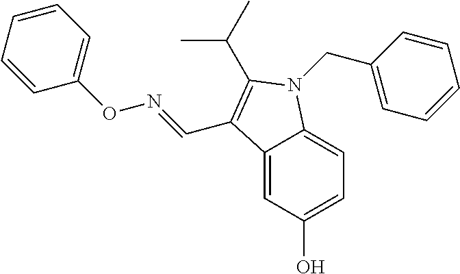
C12=CC(O)=CC=C1N(CC1=CC=CC=C1)C(C(C)C)=C2C=NOC1=CC=CC=C1
